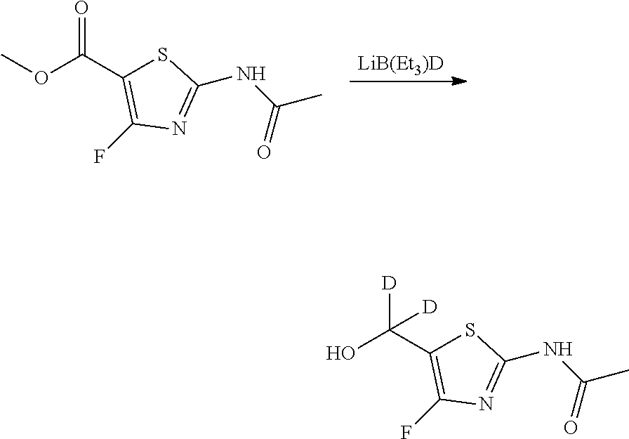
[LiB(Et3)D].O=C(C1=C(F)N=C(NC(C)=O)S1)OC.[D]C(C1=C(F)N=C(NC(C)=O)S1)(O)[D]
